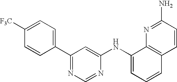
C1=CC(C2=NC=NC(NC3=CC=CC4=C3N=C(N)C=C4)=C2)=CC=C1[F3C]
